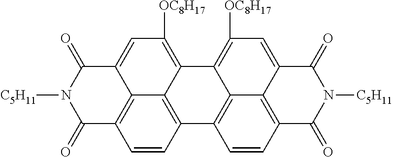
C12=C3C(=C([OC8H17])C=C4C3=C(C=C1)C(=O)N([C5H11])C4=O)C1=C([OC8H17])C=C3C4=C(C=CC2=C14)C(=O)N([C5H11])C3=O
